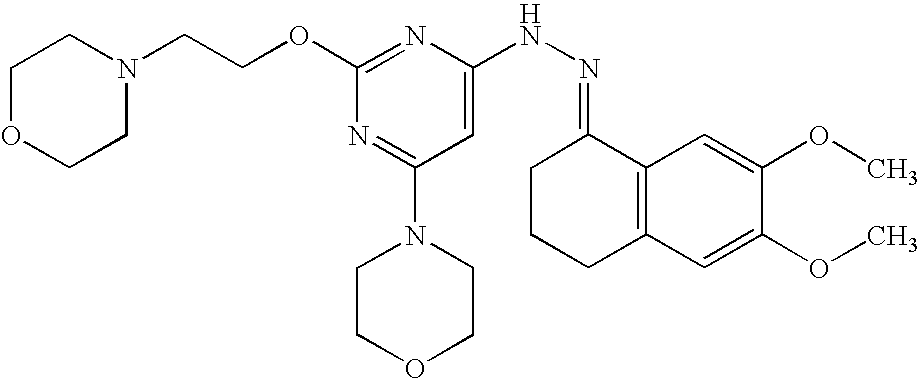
N(NC1=CC(N2CCOCC2)=NC(OCCN2CCOCC2)=N1)=C1CCCC2=C1C=C(OC)C(OC)=C2
